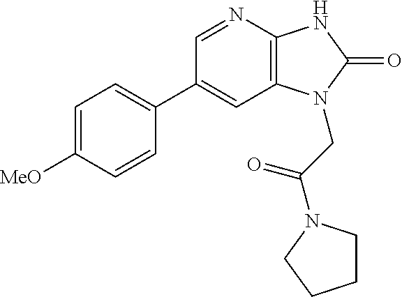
C1=C([MeO])C=CC(C2=CC3=C(N=C2)NC(=O)N3CC(=O)N2CCCC2)=C1
